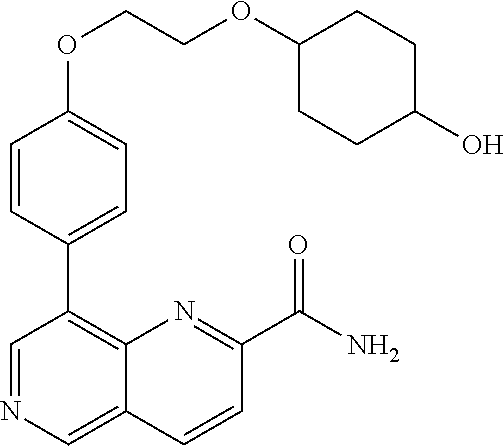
C1(OCCOC2CCC(O)CC2)=CC=C(C2=C3C(=CN=C2)C=CC(C(N)=O)=N3)C=C1
